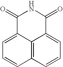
C1=C2C3=C(C=C1)C=CC=C3C(=O)NC2=O
